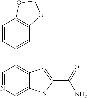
C1=NC=C2C(=C1C1=CC3=C(C=C1)OCO3)C=C(C(N)=O)S2
